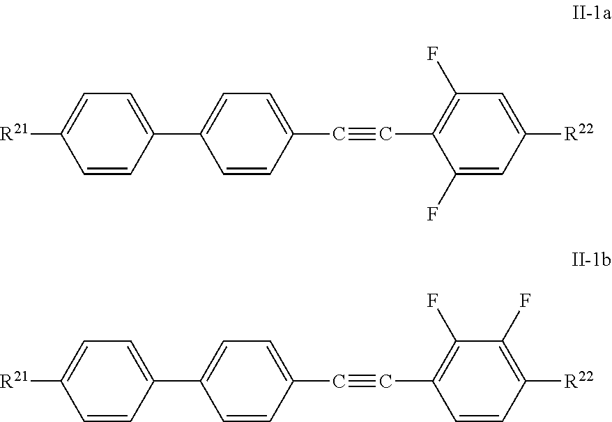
C1(C2=CC=C(C#CC3=C(F)C=C([R22])C=C3F)C=C2)=CC=C([R21])C=C1.C1(C2=CC=C(C#CC3=C(F)C(F)=C([R22])C=C3)C=C2)=CC=C([R21])C=C1
